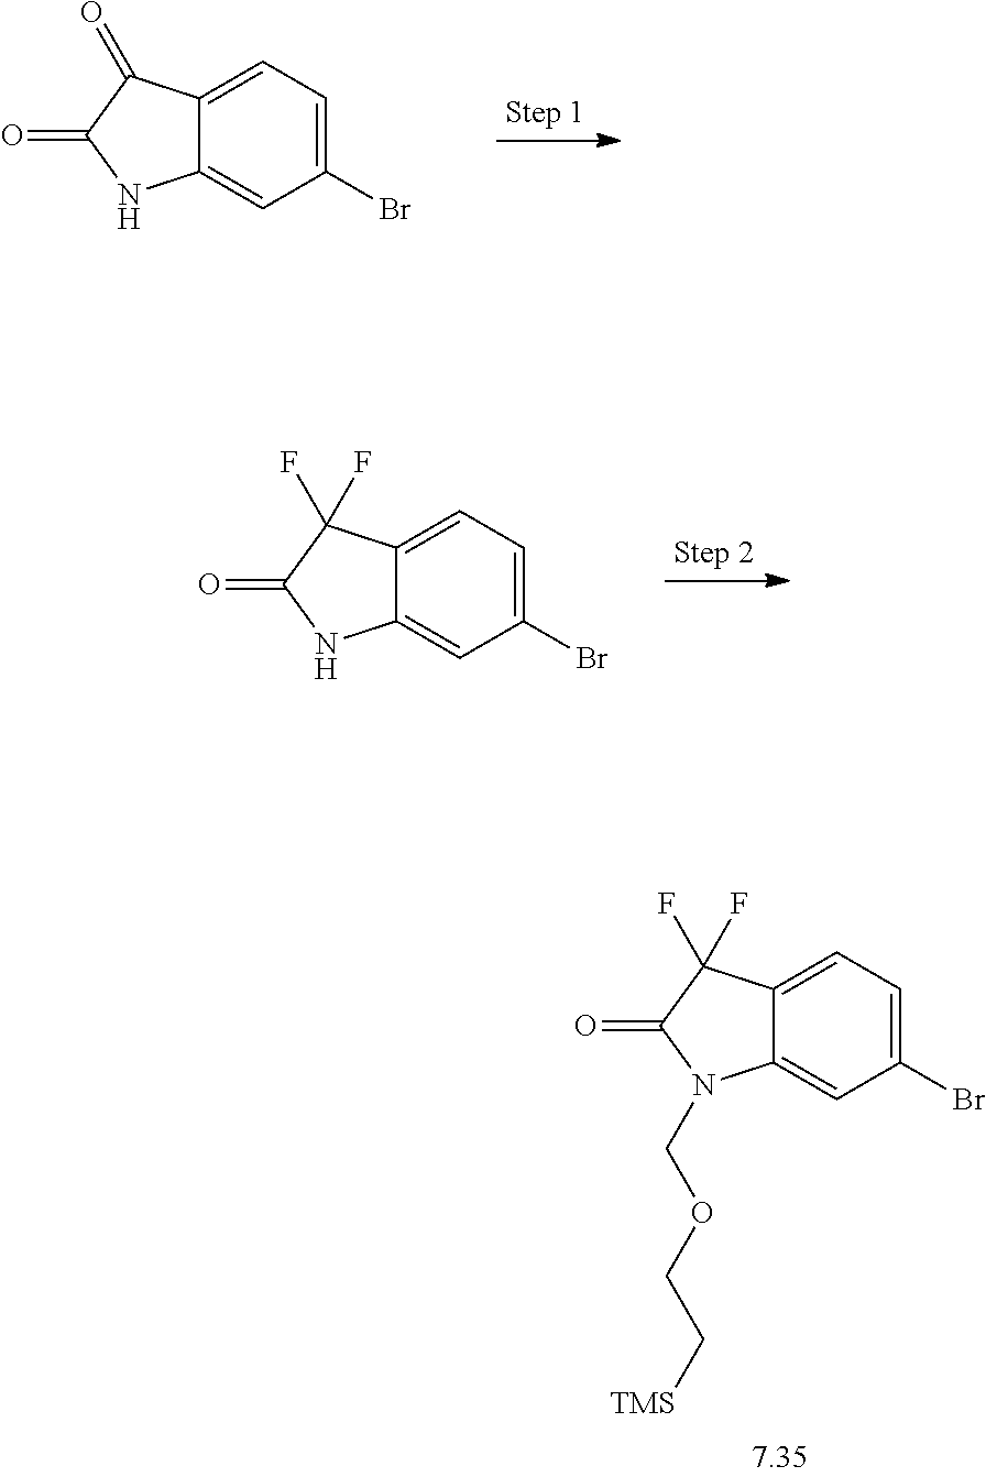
C12=CC=C(Br)C=C1NC(=O)C2=O.C12=CC=C(Br)C=C1NC(=O)C2(F)F.C12=CC=C(Br)C=C1N(COCC[TMS])C(=O)C2(F)F
